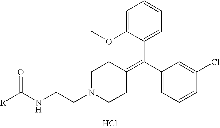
C1=C(OC)C(C(C2=CC=CC(Cl)=C2)=C2CCN(CCNC([R])=O)CC2)=CC=C1.Cl
